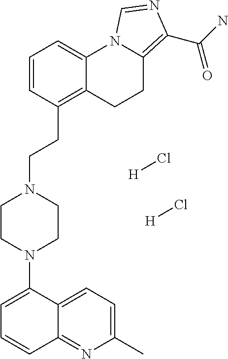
C1(N2CCN(CCC3=C4C(=CC=C3)N3C(=C(C(N)=O)N=C3)CC4)CC2)=CC=CC2=NC(C)=CC=C12.[H]Cl.[H]Cl
